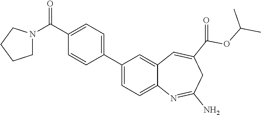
C1(C2=CC=C(C(=O)N3CCCC3)C=C2)=CC=C2C(=C1)C=C(C(=O)OC(C)C)CC(N)=N2
